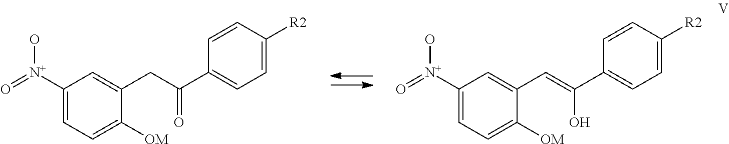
C1([N+](=O)O)=CC=C([OM])C(CC(C2=CC=C([R2])C=C2)=O)=C1.C1([N+](=O)O)=CC=C([OM])C(C=C(C2=CC=C([R2])C=C2)O)=C1
